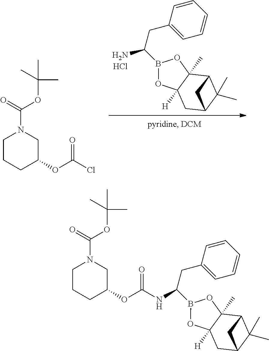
C1(CC(N)B2OC3([H])C(C)(O2)C2C(C)(C)C(C3)C2)=CC=CC=C1.Cl.C1(OC(=O)Cl)CN(C(=O)OC(C)(C)C)CCC1.C1(CC(B2OC3([H])C(C)(O2)C2C(C)(C)C(C3)C2)NC(OC2CN(C(=O)OC(C)(C)C)CCC2)=O)=CC=CC=C1
